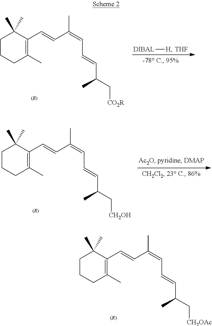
[DIBAL][H].[THF].C1CCC(C)=C(C=CC(=CC=CC(C)C[CO2R])C)C1(C)C.C1CCC(C)=C(C=CC(=CC=CC(C)C[CH2OH])C)C1(C)C.C1CCC(C)=C(C=CC(=CC=CC(C)C[CH2OAc])C)C1(C)C
